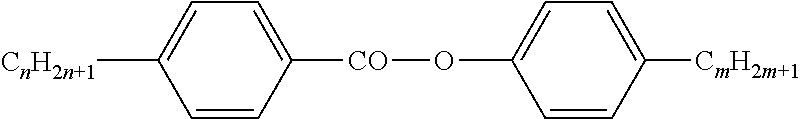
C1=CC([CO]OC2=CC=C([CmH2m+1])C=C2)=CC=C1[CnH2n+1]
